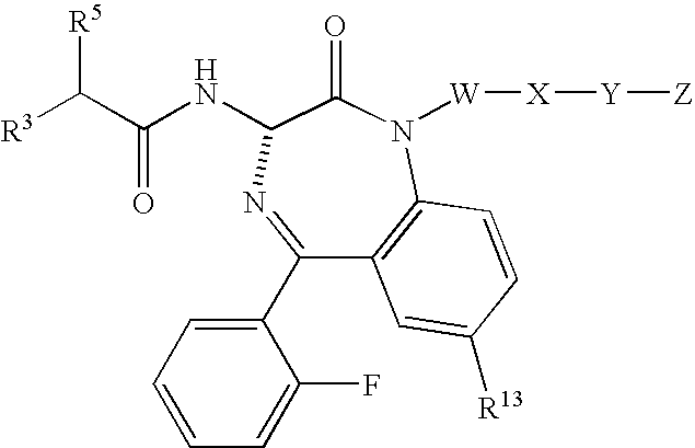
C1(C2=CC=CC=C2F)=NC(NC(C([R3])[R5])=O)C(=O)N([W][X][Y][Z])C2=C1C=C([R13])C=C2
